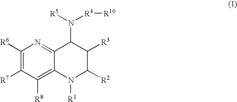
C1([R6])=C([R7])C([R8])=C2C(=N1)C(N([R5])[R4][R10])C([R3])C([R2])N2[R1]
